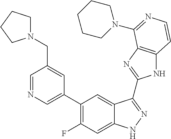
C1=C(C2=C(F)C=C3C(=C2)C(C2=NC4=C(N2)C=CN=C4N2CCCCC2)=NN3)C=C(CN2CCCC2)C=N1
